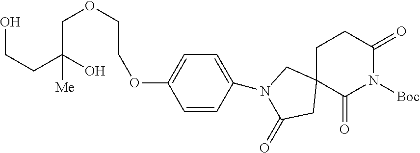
C12(C(=O)N([Boc])C(=O)CC1)CN(C1=CC=C(OCCOCC(O)(CCO)[Me])C=C1)C(=O)C2
